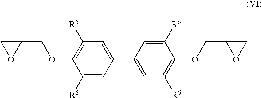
C1(COC2=C([R6])C=C(C3=CC([R6])=C(OCC4OC4)C([R6])=C3)C=C2[R6])CO1
